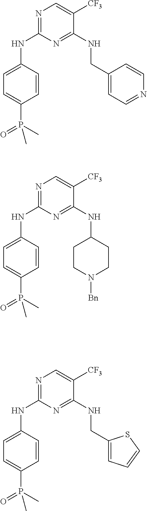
N1=C(NC2=CC=C(P(C)(=O)C)C=C2)N=C(NCC2=CC=NC=C2)C([CF3])=C1.N1=C(NC2=CC=C(P(C)(=O)C)C=C2)N=C(NC2CCN([Bn])CC2)C([CF3])=C1.N1=C(NC2=CC=C(P(C)(=O)C)C=C2)N=C(NCC2=CC=CS2)C([CF3])=C1
